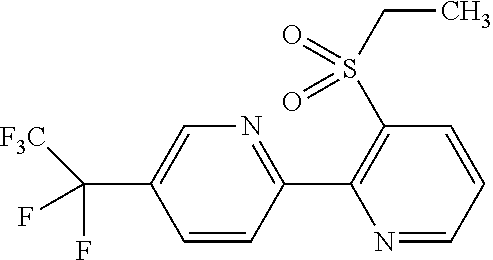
C1=CC(C2=C(S(CC)(=O)=O)C=CC=N2)=NC=C1C(F)([F3C])F
